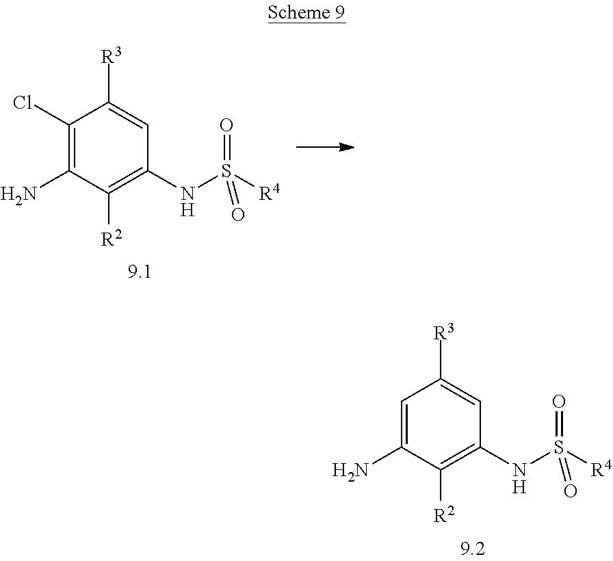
C1(Cl)=C(N)C([R2])=C(NS([R4])(=O)=O)C=C1[R3].C1=C(N)C([R2])=C(NS([R4])(=O)=O)C=C1[R3]
